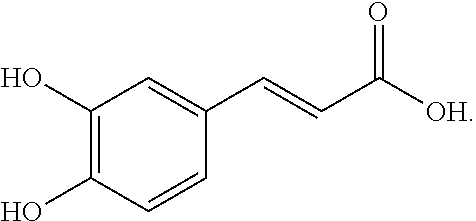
C1(O)=C(O)C=CC(C=CC([OH])=O)=C1
